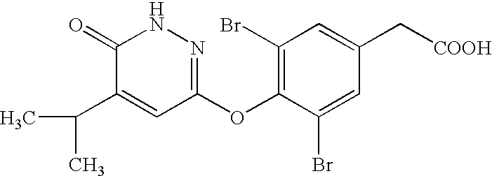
C1(C(C)C)=CC(OC2=C(Br)C=C(C[COOH])C=C2Br)=NNC1=O
